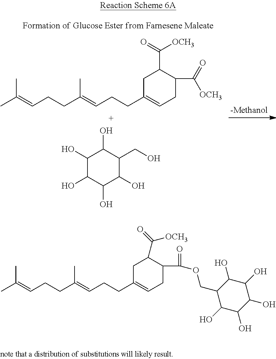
CC(=CCCC(=CCCC1=CCC(C(=O)[OCH3])C(C(=O)[OCH3])C1)C)C.C1(O)C(O)C(O)C(O)C(CO)C1O.CC(=CCCC(=CCCC1=CCC(C(=O)OCC2C(O)C(O)C(O)C(O)C2O)C(C([OCH3])=O)C1)C)C
